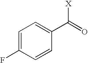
C1=C(F)C=CC(C([X])=O)=C1
